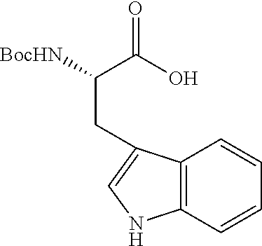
[BocHN]C(C(O)=O)CC1=CNC2=C1C=CC=C2
